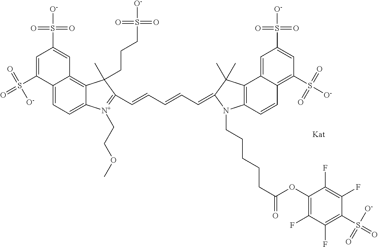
C12=CC=C3C(=C1C=C(S([O-])(=O)=O)C=C2S(=O)(=O)[O-])C(CCCS(=O)(=O)[O-])(C)C(C=CC=CC=C1N(CCCCCC(=O)OC2=C(F)C(F)=C(S(=O)(=O)[O-])C(F)=C2F)C2=C(C4=CC(S([O-])(=O)=O)=CC(S([O-])(=O)=O)=C4C=C2)C1(C)C)=[N+]3CCOC
